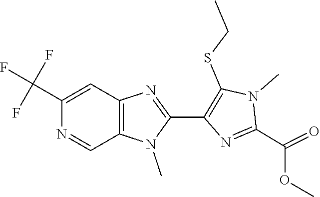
C12=C(N(C)C(C3=C(SCC)N(C)C(C(OC)=O)=N3)=N1)C=NC(C(F)(F)F)=C2
